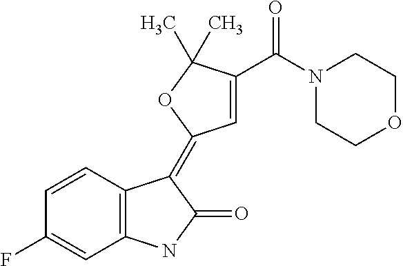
C1=CC(F)=CC2=C1C(=C1C=C(C(N3CCOCC3)=O)C(C)(C)O1)C(=O)N2
